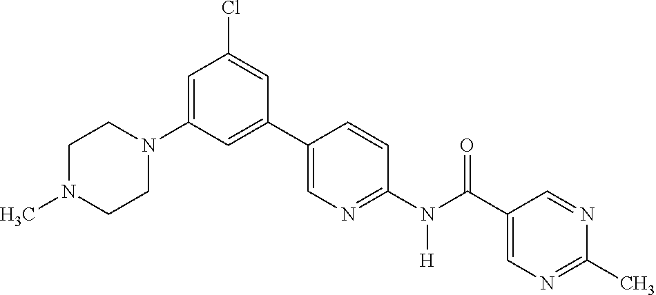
C1(C2=CN=C(N(C(C3=CN=C(C)N=C3)=O)[H])C=C2)=CC(N2CCN(C)CC2)=CC(Cl)=C1
